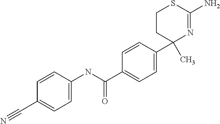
N1=C(N)SCCC1(C1=CC=C(C(NC2=CC=C(C#N)C=C2)=O)C=C1)C
